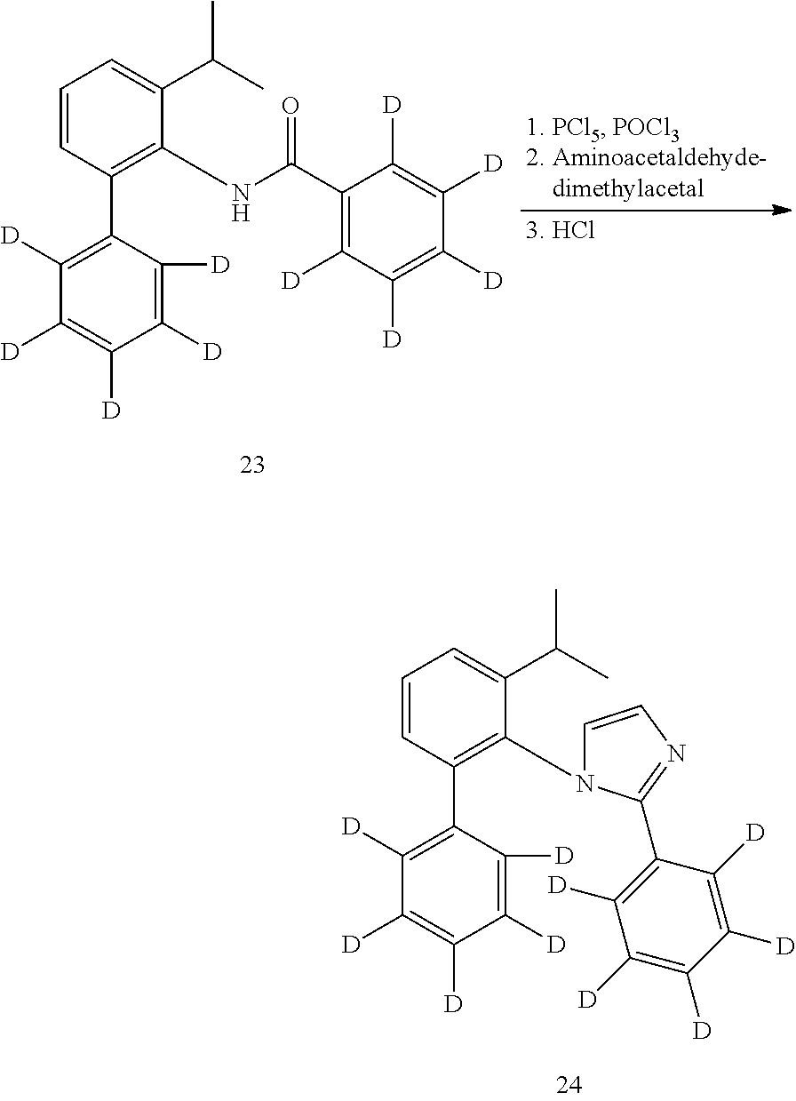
C1([D])=C([D])C(C2=C(N3C=CN=C3C3=C([D])C([D])=C([D])C([D])=C3[D])C(C(C)C)=CC=C2)=C([D])C([D])=C1[D].C1([D])=C([D])C(C2=C(NC(C3=C([D])C([D])=C([D])C([D])=C3[D])=O)C(C(C)C)=CC=C2)=C([D])C([D])=C1[D]
